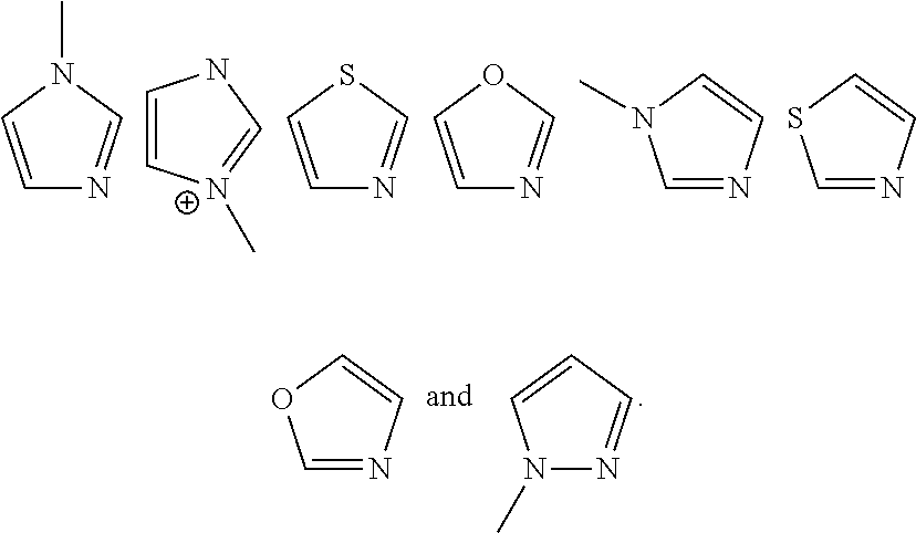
C1=CNC=[N+]1C.C1=CN(C)C=N1.C1=CSC=N1.C1=COC=N1.C1=NC=CN1C.C1=NC=CS1.C1=NC=CO1.N1(C)N=CC=C1
